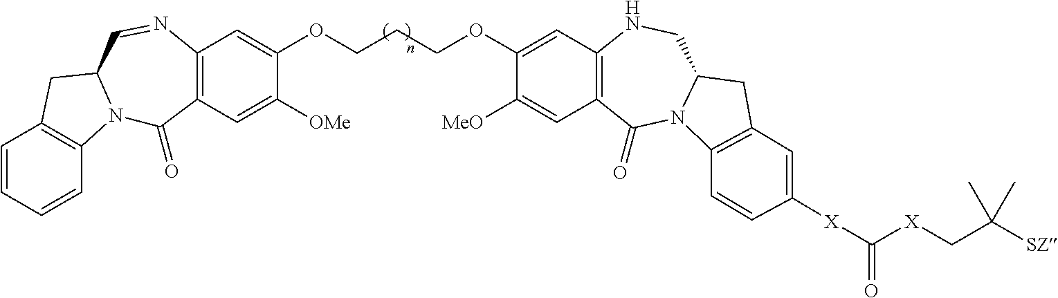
C1=CC=CC2=C1CC1N2C(=O)C2=C(N=C1)C=C(OCCCOC1=CC3=C(C=C1[MeO])C(=O)N1C(CN3)CC3=C1C=CC([X]C([X]CC([SZ])(C)C)=O)=C3)C([OMe])=C2
